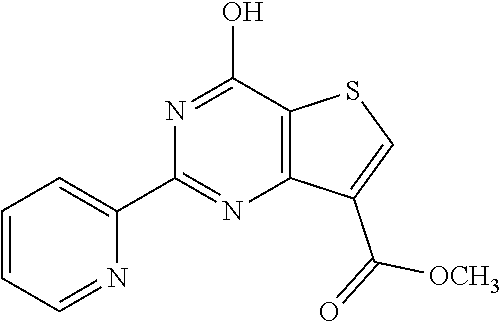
C1=CC=NC(C2=NC3=C(C(O)=N2)SC=C3C(=O)[OCH3])=C1
